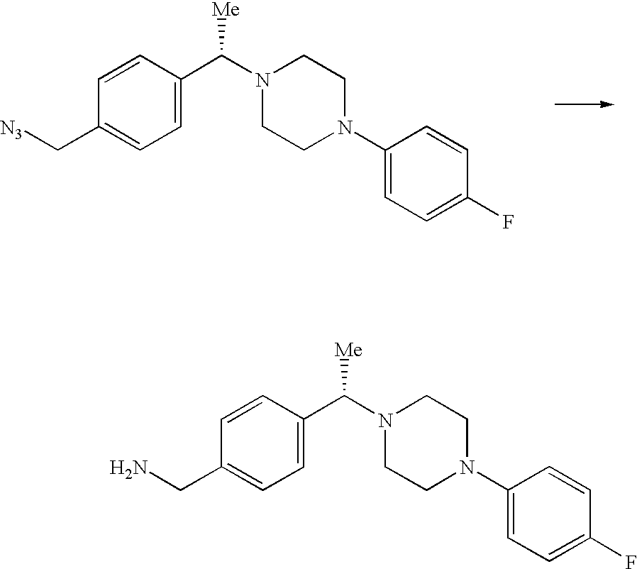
NCC1=CC=C(C(N2CCN(C3=CC=C(F)C=C3)CC2)[Me])C=C1.[N3]CC1=CC=C(C(N2CCN(C3=CC=C(F)C=C3)CC2)[Me])C=C1
